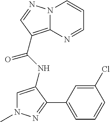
C1=C(NC(=O)C2=C3N(C=CC=N3)N=C2)C(C2=CC=CC(Cl)=C2)=NN1C
